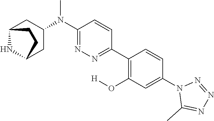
N1(C2=CC(O[H])=C(C3=NN=C(N(C)C4CC5NC(C4)CC5)C=C3)C=C2)C(C)=NN=N1
